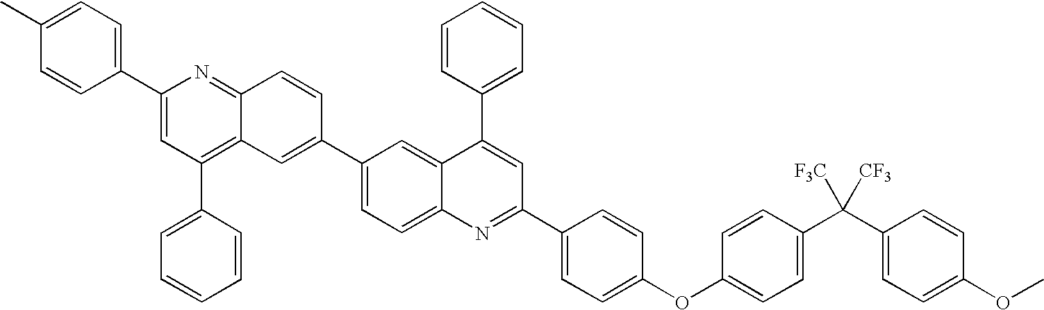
C1(C2=CC(C3=CC=CC=C3)=C3C(=N2)C=CC(C2=CC=C4C(=C2)C(C2=CC=CC=C2)=CC(C2=CC=C(OC5=CC=C(C(C6=CC=C(OC)C=C6)([F3C])[CF3])C=C5)C=C2)=N4)=C3)=CC=C(C)C=C1
